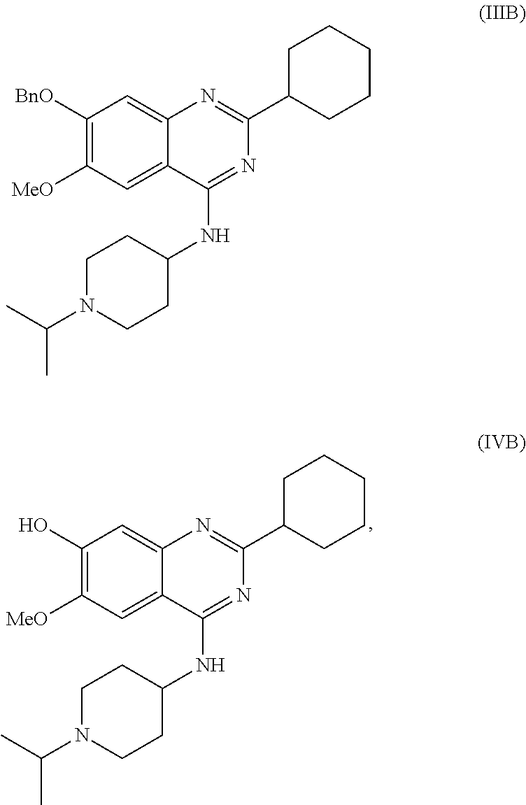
C1(O)=C([MeO])C=C2C(=C1)N=C(C1CCCCC1)N=C2NC1CCN(C(C)C)CC1.C1([BnO])=C([MeO])C=C2C(=C1)N=C(C1CCCCC1)N=C2NC1CCN(C(C)C)CC1
